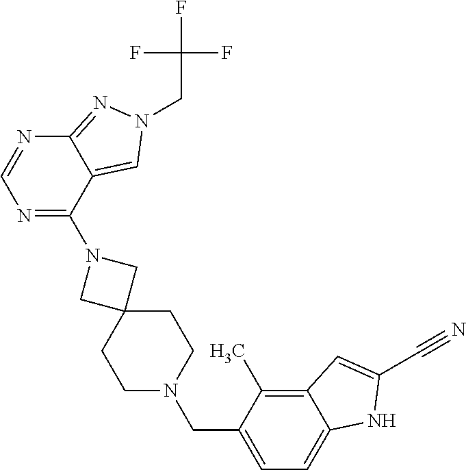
N1(CC2=CC=C3C(=C2C)C=C(C#N)N3)CCC2(CC1)CN(C1=NC=NC3=NN(CC(F)(F)F)C=C13)C2
